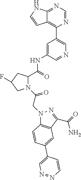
C12=C(C(C(N)=O)=NN1CC(=O)N1C(C(NC3=CC(C4=C5C(=NC=N4)NC=C5)=CN=C3)=O)CC(F)C1)C=C(C1=CN=NC=C1)C=C2
